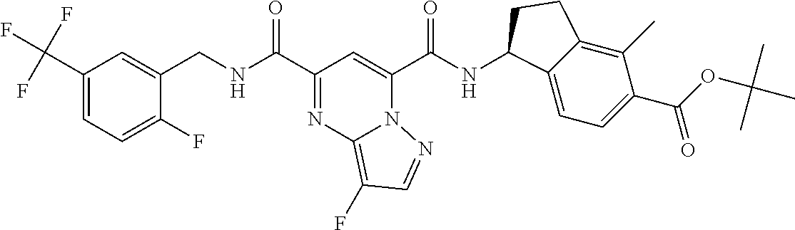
C(C1=NC2=C(F)C=NN2C(C(=O)NC2C3=CC=C(C(OC(C)(C)C)=O)C(C)=C3CC2)=C1)(=O)NCC1=CC(C(F)(F)F)=CC=C1F
